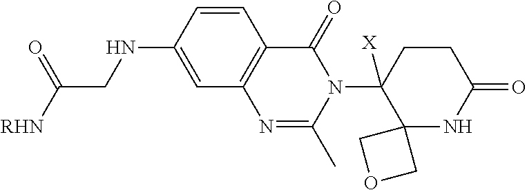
C1=CC(NCC([RHN])=O)=CC2=C1C(=O)N(C1([X])C3(NC(=O)CC1)COC3)C(C)=N2
